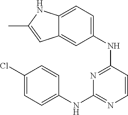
C1(Cl)=CC=C(NC2=NC=CC(NC3=CC=C4C(=C3)C=C(C)N4)=N2)C=C1
